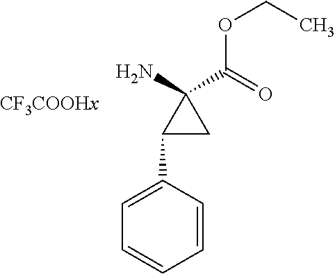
C1=CC(C2CC2(N)C(=O)OCC)=CC=C1
